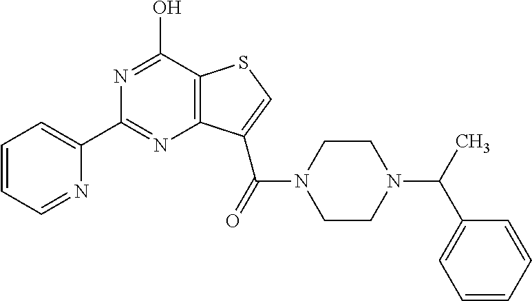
N1=C(O)C2=C(N=C1C1=CC=CC=N1)C(C(N1CCN(C(C3=CC=CC=C3)C)CC1)=O)=CS2
